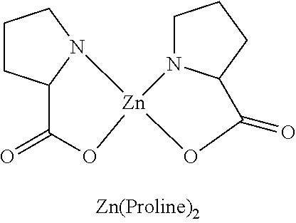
C1CC2N(C1)[Zn]1(OC2=O)OC(=O)C2N1CCC2
